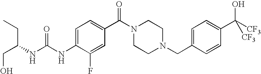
C(NC(NC1=CC=C(C(=O)N2CCN(CC3=CC=C(C(O)([CF3])[CF3])C=C3)CC2)C=C1F)=O)(CO)CC
